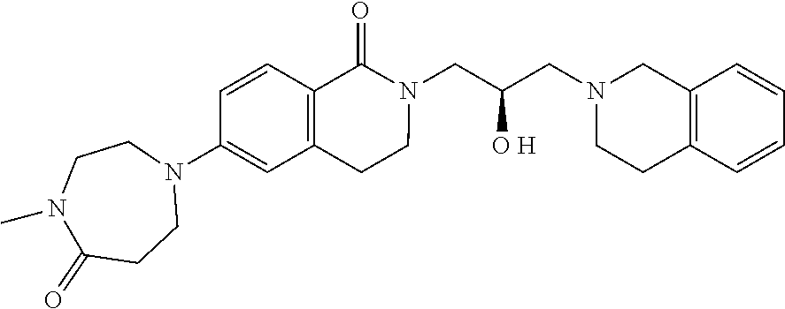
C12=C(C=CC=C1)CCN(CC(CN1C(=O)C3=C(CC1)C=C(N1CCN(C)C(=O)CC1)C=C3)[O H])C2
